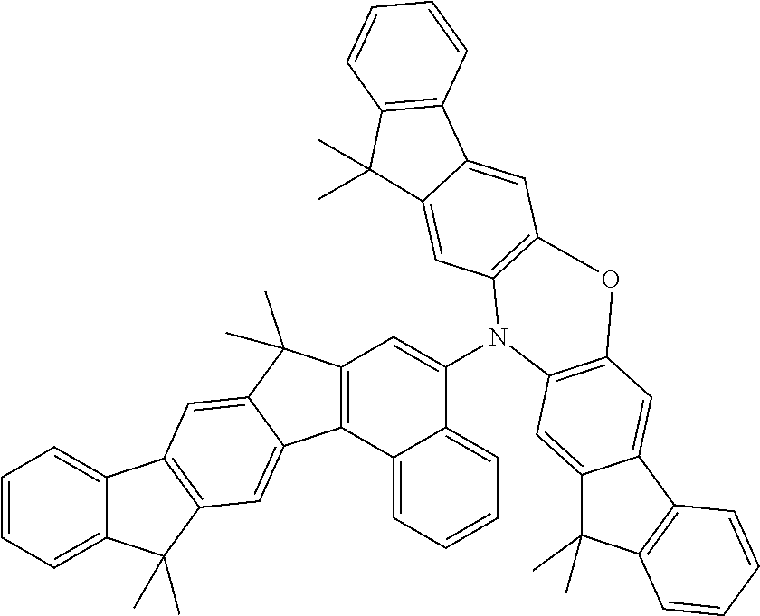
C12=CC=CC=C1C(C)(C)C1=C2C=C2C(C)(C)C3=C(C2=C1)C1=CC=CC=C1C(N1C2=C(C=C4C(=C2)C(C)(C)C2=C4C=CC=C2)OC2=C1C=C1C(C)(C)C4=C(C1=C2)C=CC=C4)=C3
